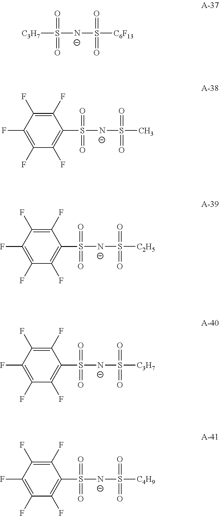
[C3H7]S(=O)(=O)[N-]S(=O)(=O)[C6F13].C1(S(=O)(=O)[N-]S(=O)(=O)C)=C(F)C(F)=C(F)C(F)=C1F.C1(S(=O)(=O)[N-]S(=O)(=O)[C2H5])=C(F)C(F)=C(F)C(F)=C1F.C1(S(=O)(=O)[N-]S(=O)(=O)[C3H7])=C(F)C(F)=C(F)C(F)=C1F.C1(S(=O)(=O)[N-]S(=O)(=O)[C4H9])=C(F)C(F)=C(F)C(F)=C1F
